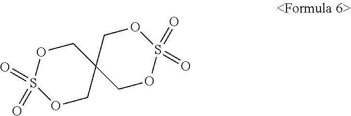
S1(=O)(=O)OCC2(CO1)COS(=O)(=O)OC2
